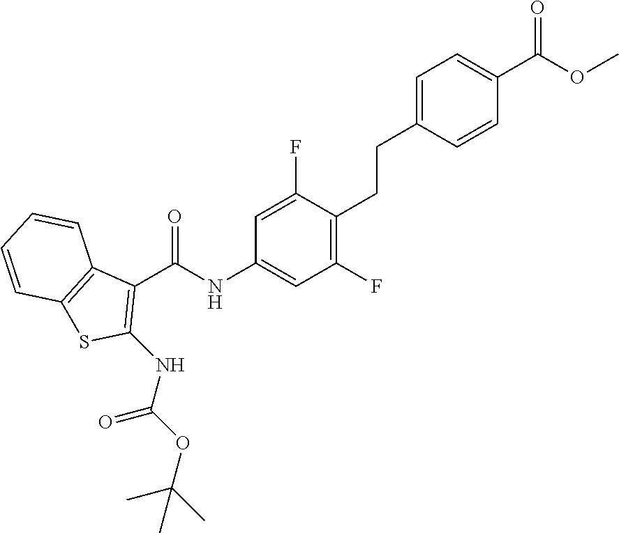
C1(F)=C(CCC2=CC=C(C(OC)=O)C=C2)C(F)=CC(NC(C2=C(NC(OC(C)(C)C)=O)SC3=C2C=CC=C3)=O)=C1
